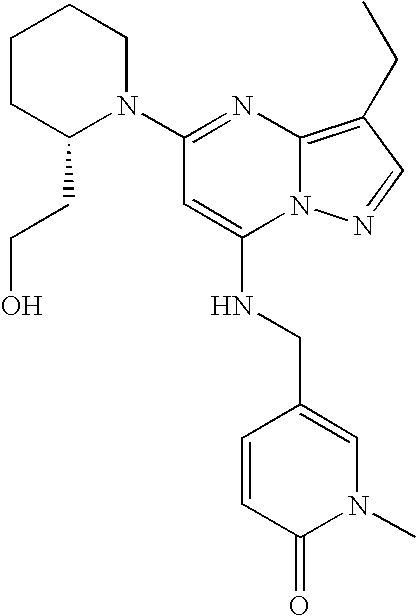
C1(N2CCCCC2CCO)=NC2=C(CC)C=NN2C(NCC2=CN(C)C(=O)C=C2)=C1
